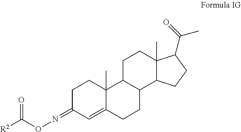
C1C(=NOC([R2])=O)C=C2C(C)(C1)C1C(CC2)C2C(C)(CC1)C(C(=O)C)CC2
